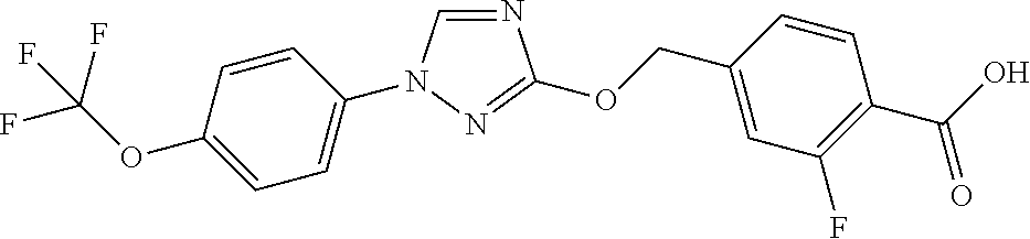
N1=CN(C2=CC=C(OC(F)(F)F)C=C2)N=C1OCC1=CC(F)=C(C(O)=O)C=C1
